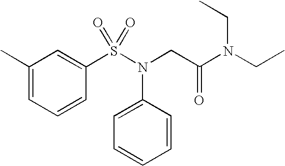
C1(C)=CC=CC(S(N(CC(N(CC)CC)=O)C2=CC=CC=C2)(=O)=O)=C1
